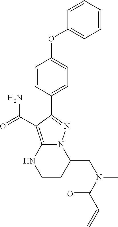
C1(OC2=CC=C(C3=NN4C(=C3C(=O)N)NCCC4CN(C)C(C=C)=O)C=C2)=CC=CC=C1
